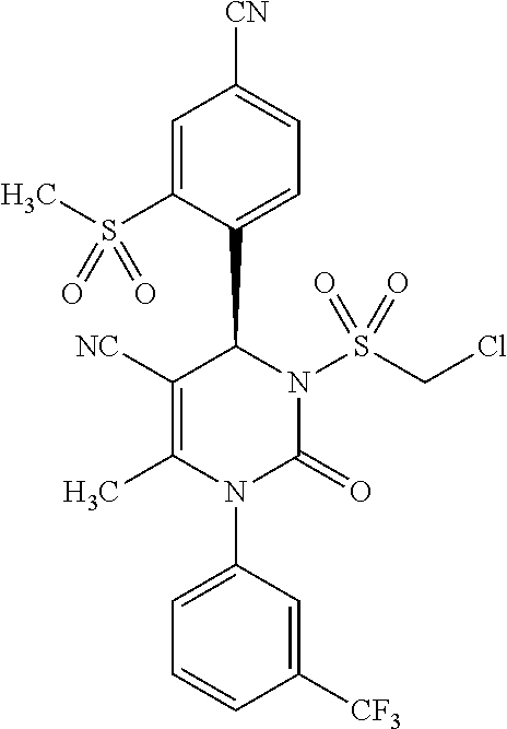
C1([NC])=C(C)N(C2=CC=CC([CF3])=C2)C(=O)N(S(CCl)(=O)=O)C1C1=CC=C([CN])C=C1S(C)(=O)=O
